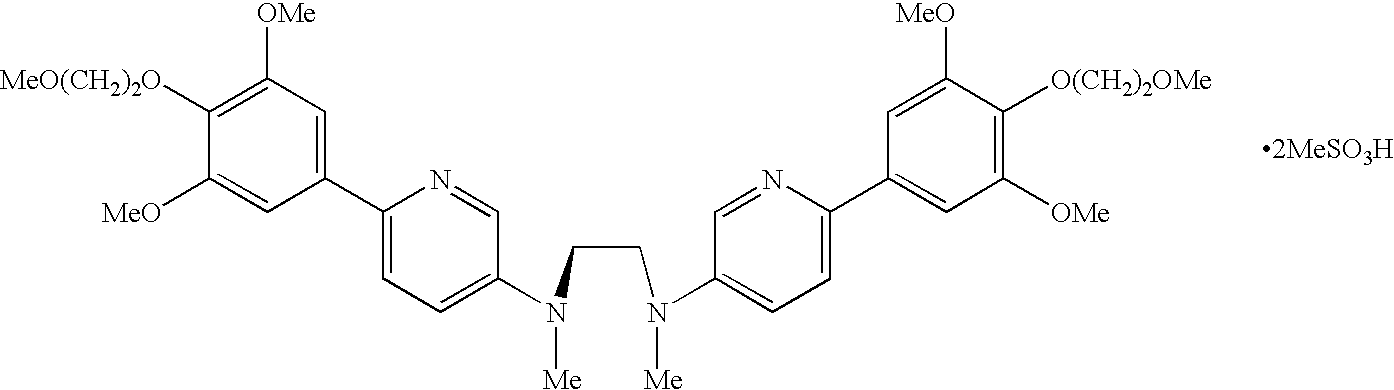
C1([MeO(CH2)2O])=C([OMe])C=C(C2=CC=C(N(CCN(C3=CC=C(C4=CC([OMe])=C([O(CH2)2OMe])C([MeO])=C4)N=C3)[Me])[Me])C=N2)C=C1[MeO]
